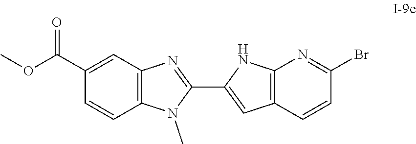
C1(C2=CC3=C(N2)N=C(Br)C=C3)=NC2=C(N1C)C=CC(C(OC)=O)=C2
